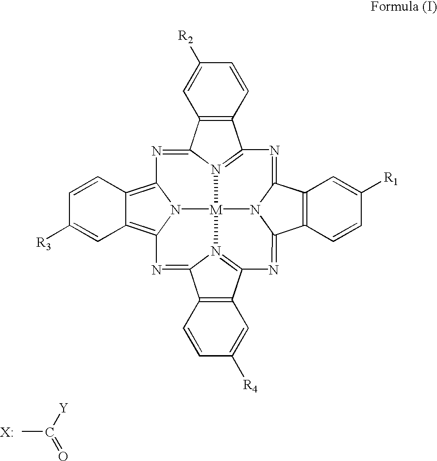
C12=C3N4C(=C1C=CC([R3])=C2)N=C1C2=C(C5=N1[M]41N4C(=NC6=N1C(=N3)C1=C6C=C([R4])C=C1)C1=C(C=C([R1])C=C1)C4=N5)C=CC([R2])=C2.CC(=O)[Y].[X:]
